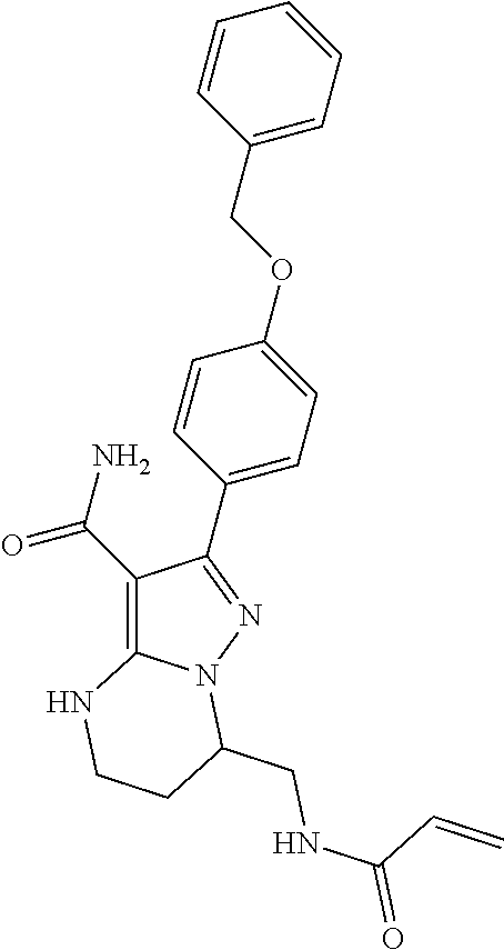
C1(C(N)=O)=C2N(N=C1C1=CC=C(OCC3=CC=CC=C3)C=C1)C(CNC(=O)C=C)CCN2
